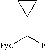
C1CC1C(F)[Pyd]
